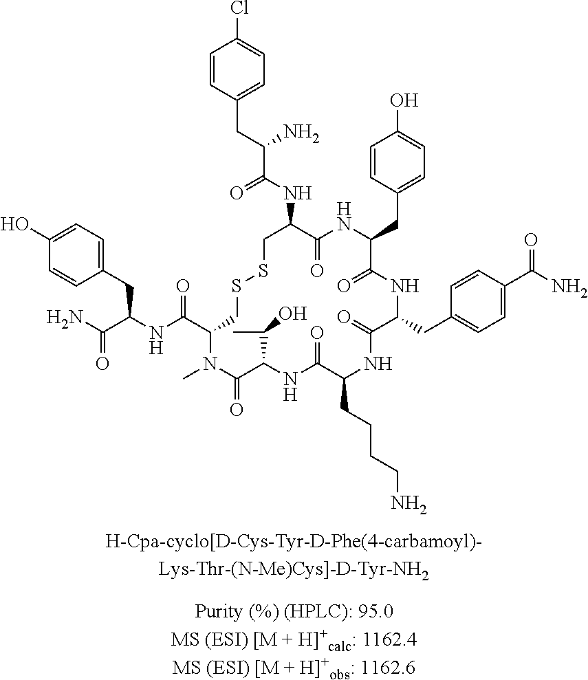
C1=CC(CC(C(NC2C(=O)NC(CC3=CC=C(O)C=C3)C(=O)NC(CC3=CC=C(C(=O)N)C=C3)C(=O)NC(CCCCN)C(=O)NC(C(C)O)C(=O)N(C)C(C(=O)NC(CC3=CC=C(O)C=C3)C(=O)N)CSSC2)=O)N)=CC=C1Cl
